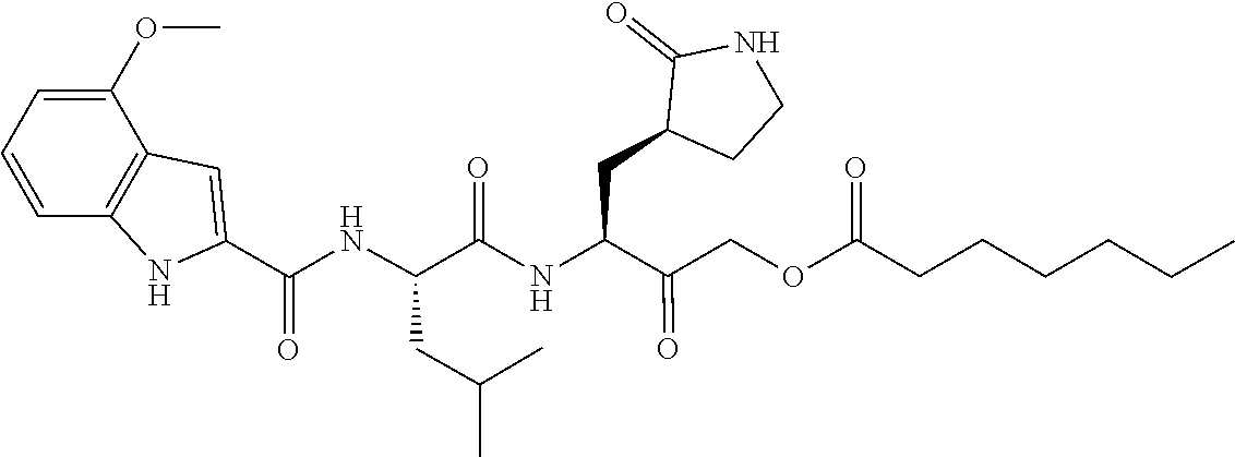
C(CCCC)CC(OCC(=O)C(CC1C(=O)NCC1)NC(C(NC(C1=CC2=C(C=CC=C2OC)N1)=O)CC(C)C)=O)=O
